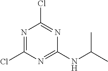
N1=C(Cl)N=C(NC(C)C)N=C1Cl
